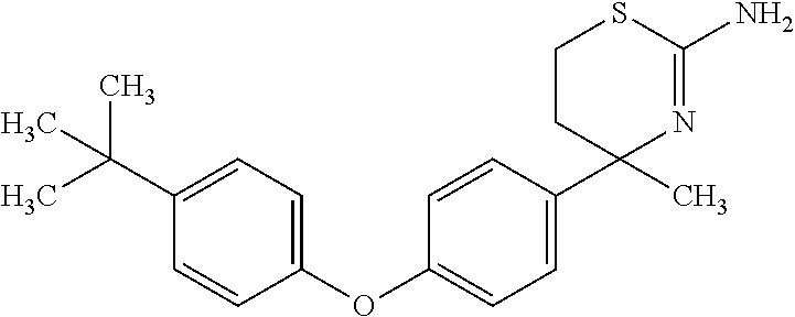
C1CC(C)(C2=CC=C(OC3=CC=C(C(C)(C)C)C=C3)C=C2)N=C(N)S1
